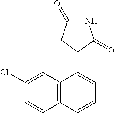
C12=C(C=C(Cl)C=C1)C(C1C(=O)NC(=O)C1)=CC=C2
